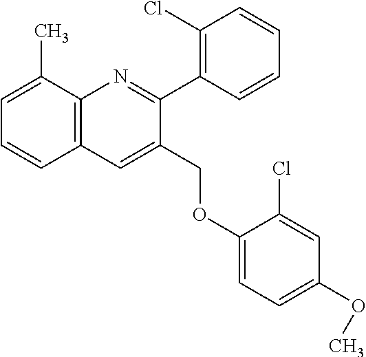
C1=C(C)C2=C(C=C1)C=C(COC1=CC=C(OC)C=C1Cl)C(C1=C(Cl)C=CC=C1)=N2
